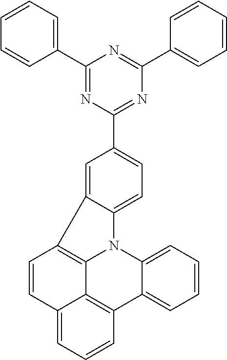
C1(C2=CC=CC=C2)=NC(C2=CC=C3C(=C2)C2=C4N3C3=CC=CC=C3C3=C4C(=CC=C3)C=C2)=NC(C2=CC=CC=C2)=N1
